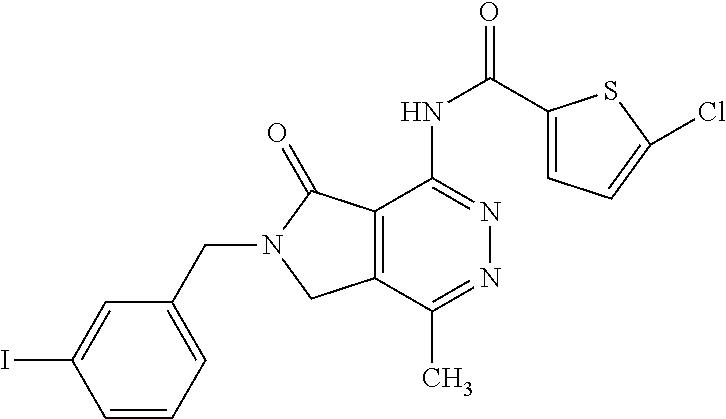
IC1=CC(CN2CC3=C(C2=O)C(NC(C2=CC=C(Cl)S2)=O)=NN=C3C)=CC=C1
